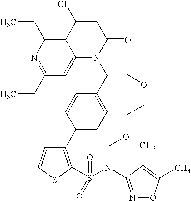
C1(C2=CC=C(CN3C(=O)C=C(Cl)C4=C(CC)N=C(CC)C=C34)C=C2)=C(S(=O)(=O)N(COCCOC)C2=NOC(C)=C2C)SC=C1
